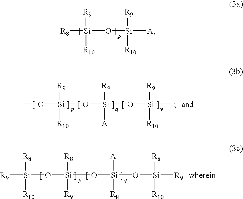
C1O[Si]([R9])([R10])O[Si]([R9])([A])O[Si]([R9])([R10])CCC1.[R8][Si]([R9])(O[Si]([A])([R9])[R10])[R10].[R9][Si]([R8])(O[Si]([R8])([R9])O[Si]([A])([R8])O[Si]([R9])([R8])[R10])[R10]
